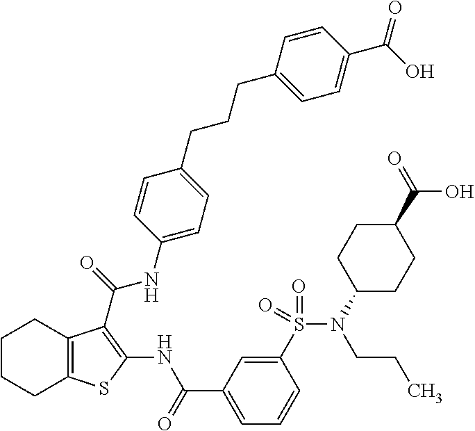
C1(S(N(C2CCC(C(=O)O)CC2)CCC)(=O)=O)=CC(C(=O)NC2=C(C(=O)NC3=CC=C(CCCC4=CC=C(C(O)=O)C=C4)C=C3)C3=C(S2)CCCC3)=CC=C1
